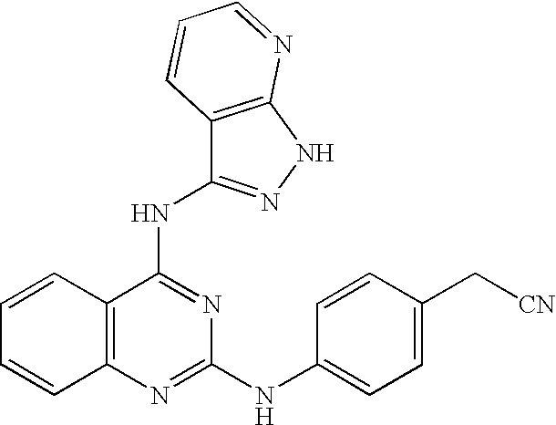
C1=CC2=C(C=C1)N=C(NC1=CC=C(C[CN])C=C1)N=C2NC1=NNC2=C1C=CC=N2
